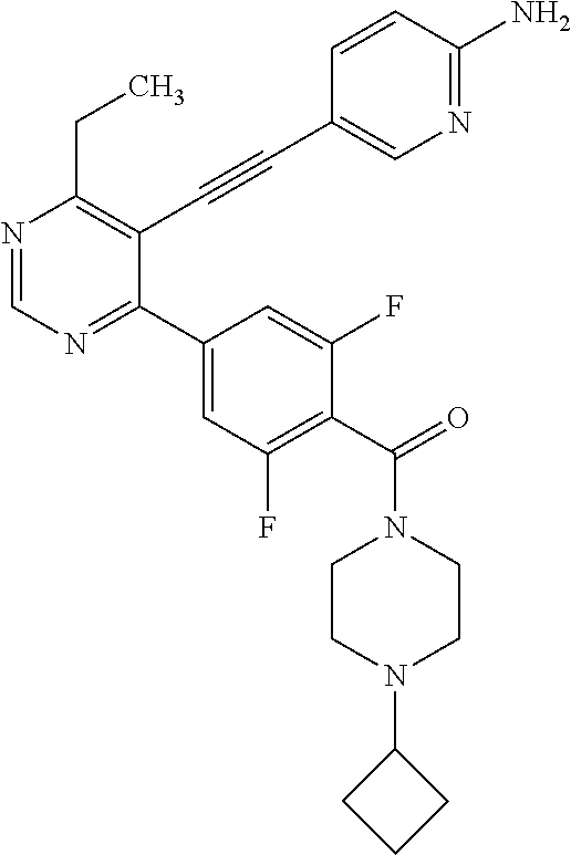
N1=CN=C(C2=CC(F)=C(C(=O)N3CCN(C4CCC4)CC3)C(F)=C2)C(C#CC2=CN=C(N)C=C2)=C1CC
